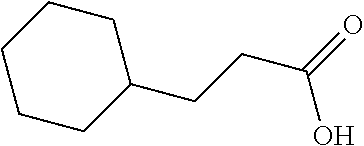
C1CCCC(CCC(=O)O)C1
